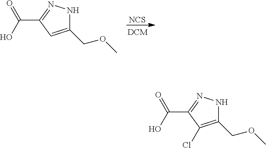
[NCS].C1(COC)=CC(C(O)=O)=NN1.C1(COC)=C(Cl)C(C(O)=O)=NN1
